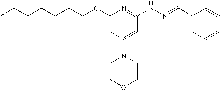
C(COC1=CC(N2CCOCC2)=CC(NN=CC2=CC(C)=CC=C2)=N1)CCCCC
